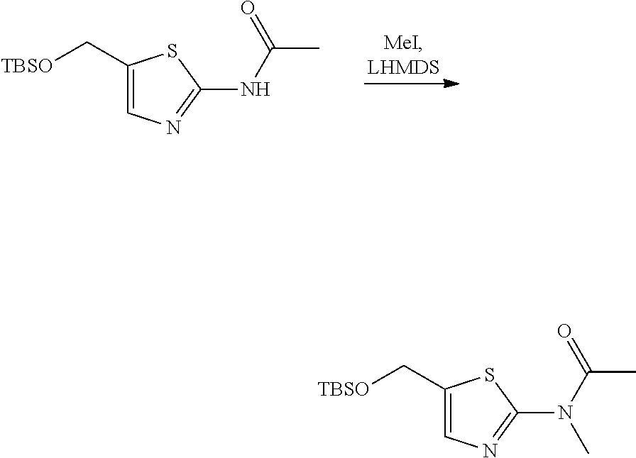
C1(C[TBSO])=CN=C(NC(C)=O)S1.C1(C[TBSO])=CN=C(N(C(C)=O)C)S1
